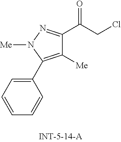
C1=CC=C(C2=C([Me])C(C(=O)CCl)=NN2[Me])C=C1
